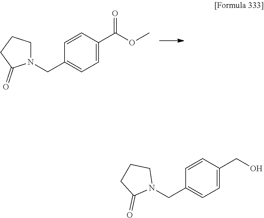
C1CCC(=O)N1CC1=CC=C(C(OC)=O)C=C1.N1(CC2=CC=C(CO)C=C2)CCCC1=O
